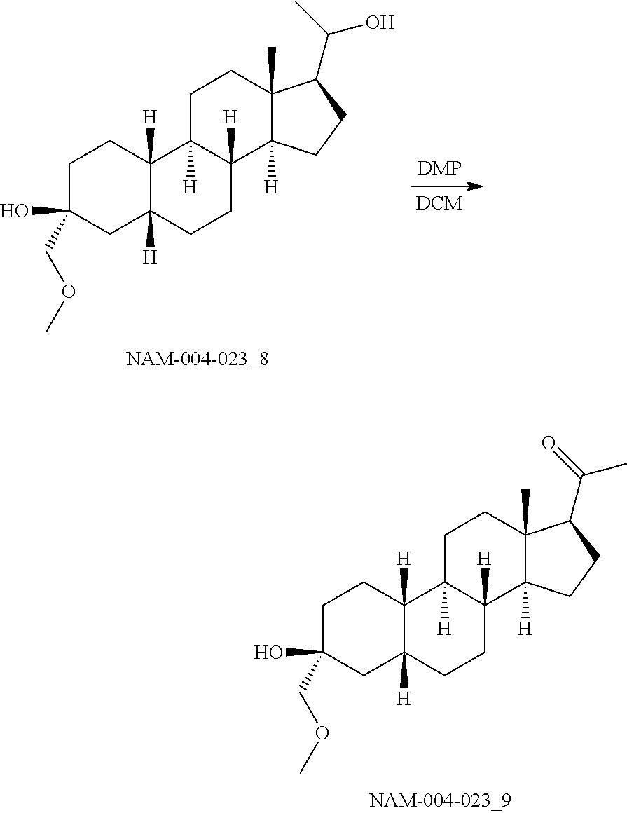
C1C(O)(COC)CC2([H])C([H])(C1)C1([H])C([H])(CC2)C2([H])C(C)(CC1)C(C(C)O)CC2.C1C(O)(COC)CC2([H])C([H])(C1)C1([H])C([H])(CC2)C2([H])C(C)(CC1)C(C(=O)C)CC2
